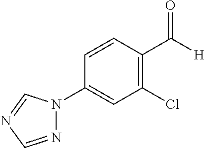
C1(Cl)=C(C([H])=O)C=CC(N2N=CN=C2)=C1
